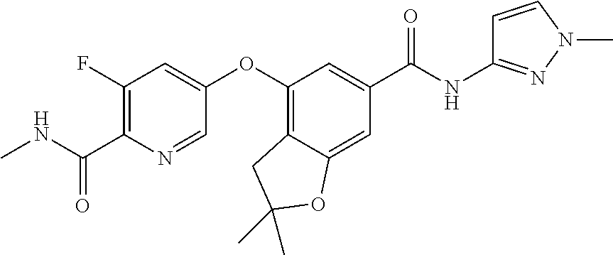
C1(F)=C(C(=O)NC)N=CC(OC2=C3C(=CC(C(NC4=NN(C)C=C4)=O)=C2)OC(C)(C)C3)=C1
